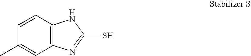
C1=CC2=C(C=C1C)N=C(S)N2
